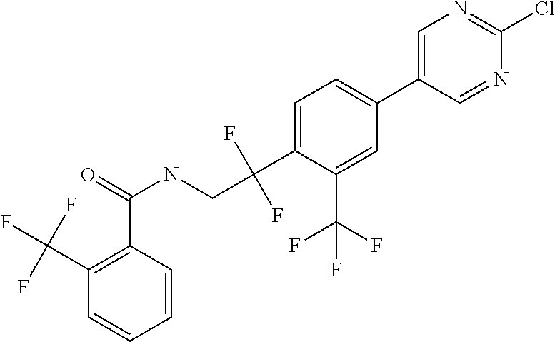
C1=C(C2=CC=C(C(F)(F)CNC(C3=C(C(F)(F)F)C=CC=C3)=O)C(C(F)(F)F)=C2)C=NC(Cl)=N1
